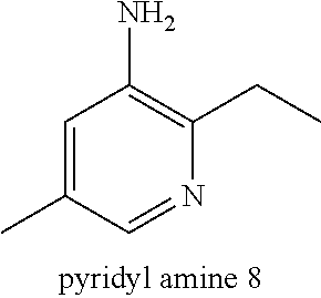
C1=C(C)C=NC(CC)=C1N
